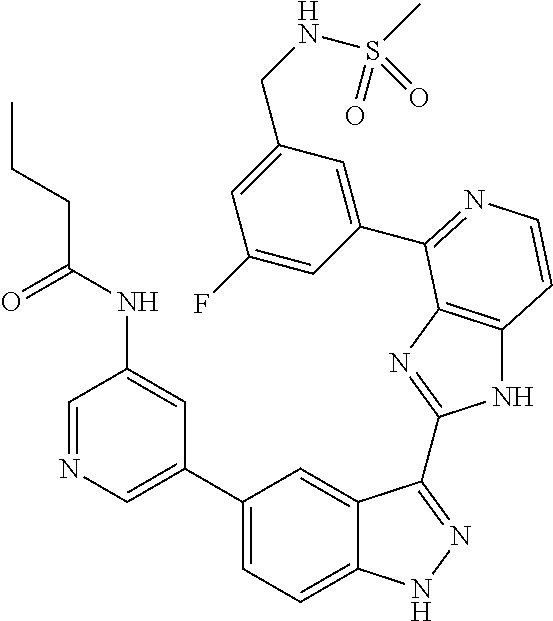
C1(C2=CN=CC(NC(CCC)=O)=C2)=CC=C2C(=C1)C(C1=NC3=C(N1)C=CN=C3C1=CC(CNS(C)(=O)=O)=CC(F)=C1)=NN2
